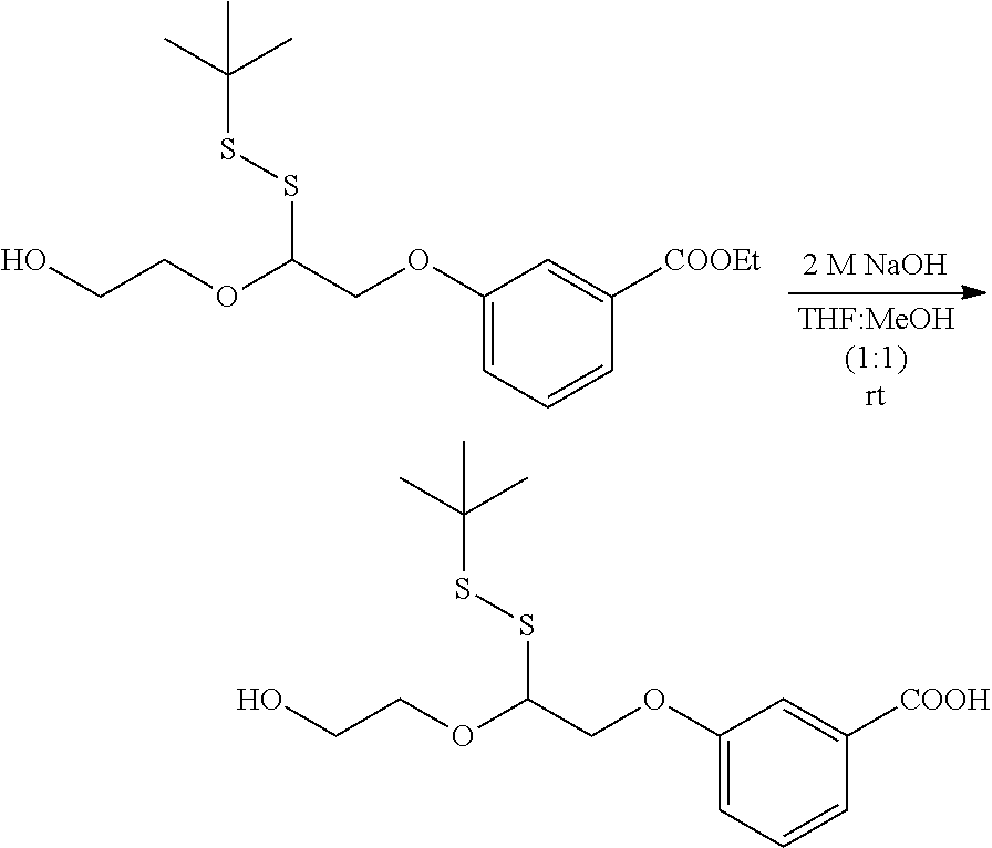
C(COC1=CC=CC([COOEt])=C1)(OCCO)SSC(C)(C)C.C(COC1=CC=CC([COOH])=C1)(OCCO)SSC(C)(C)C
